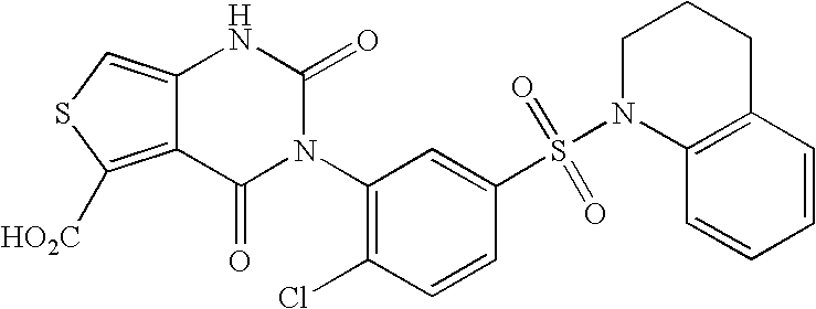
C12=C([HO2C])SC=C1NC(=O)N(C1=C(Cl)C=CC(S(N3C4=C(CCC3)C=CC=C4)(=O)=O)=C1)C2=O
